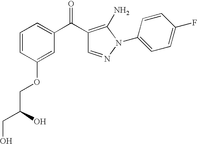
C1=CC(OCC(CO)O)=CC(C(C2=C(N)N(C3=CC=C(F)C=C3)N=C2)=O)=C1
